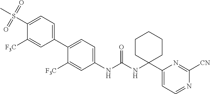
C1(S(=O)(C)=O)=CC=C(C2=CC=C(NC(NC3(C4=CC=NC([CN])=N4)CCCCC3)=O)C=C2[F3C])C=C1[F3C]
